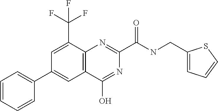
C12=C(N=C(C(NCC3=CC=CS3)=O)N=C1O)C(C(F)(F)F)=CC(C1=CC=CC=C1)=C2
